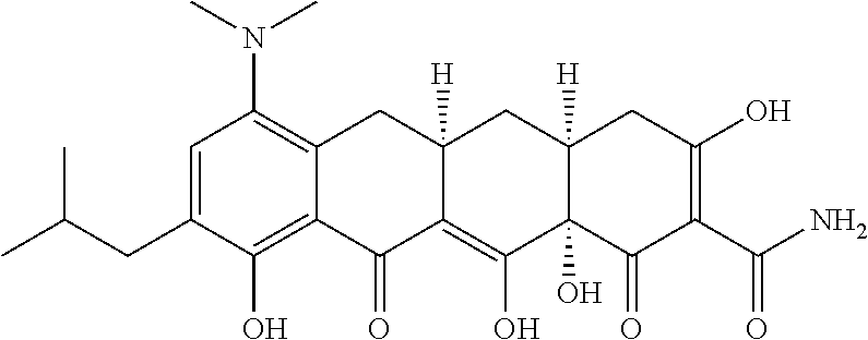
C1=C(CC(C)C)C(O)=C2C(=C1N(C)C)CC1([H])C(=C(O)C3(O)C([H])(C1)CC(O)=C(C(N)=O)C3=O)C2=O
